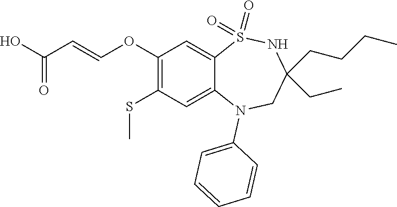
OC(=O)C=COC1=C(SC)C=C2C(=C1)S(=O)(=O)NC(CC)(CCCC)CN2C1=CC=CC=C1
